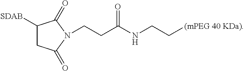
C1([SDAB])CC(=O)N(CCC(=O)NCC[(mPEG 40 KDa)])C1=O
